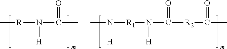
C[R]N([H])C(=O)C.CN([R1]N(C(=O)[R2]C(=O)C)[H])[H]
